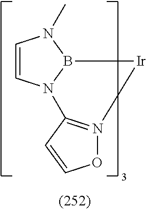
C1=CN2B(N1C)[Ir]N1=C2C=CO1
